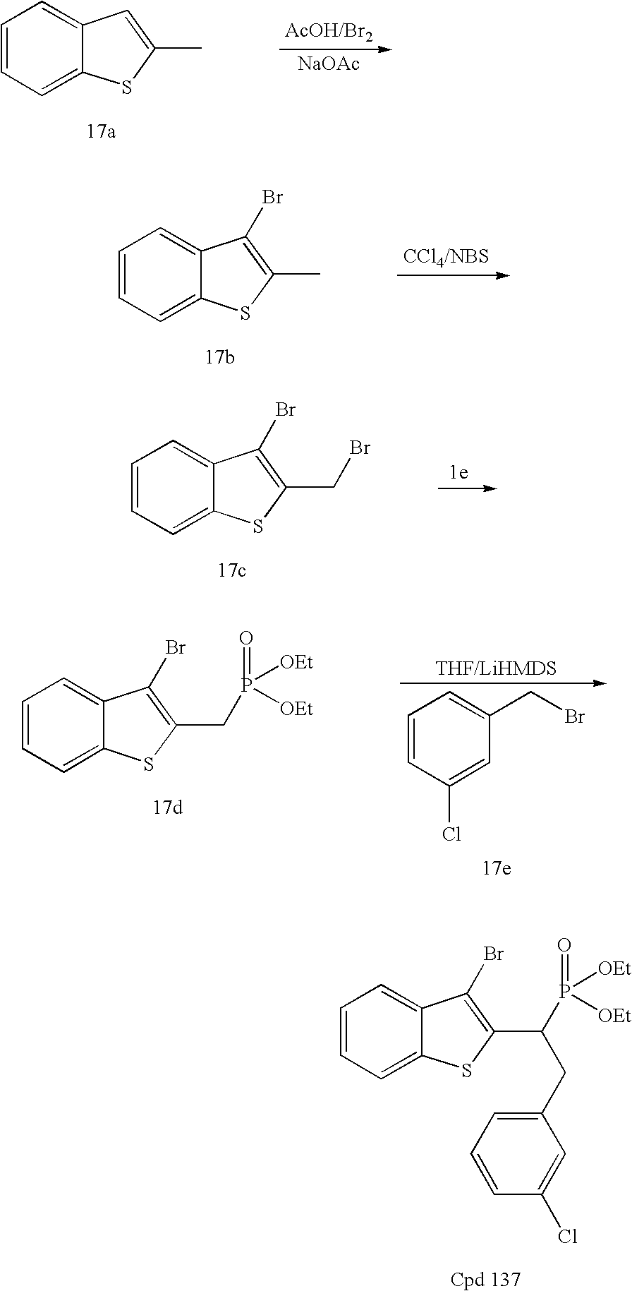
C1=CC=C2C(=C1)C=C(C)S2.[NaOAc].C1=CC=C2C(=C1)C(Br)=C(C)S2.C1=CC=C2C(=C1)C(Br)=C(CBr)S2.C1=CC(Cl)=CC(CBr)=C1.C1=CC=C2C(=C1)C(Br)=C(CP(=O)([OEt])[OEt])S2.C1=CC=C2C(=C1)C(Br)=C(C(P(=O)([OEt])[OEt])CC1=CC=CC(Cl)=C1)S2
